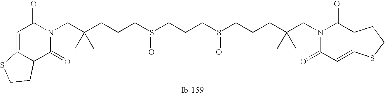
C(CS(=O)CCCS(=O)CCCC(CN1C(=O)C=C2C(C1=O)CCS2)(C)C)CC(CN1C(=O)C=C2C(C1=O)CCS2)(C)C
